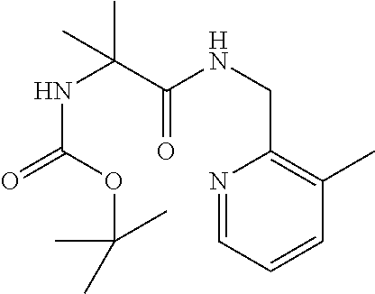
N1=CC=CC(C)=C1CNC(C(NC(=O)OC(C)(C)C)(C)C)=O
